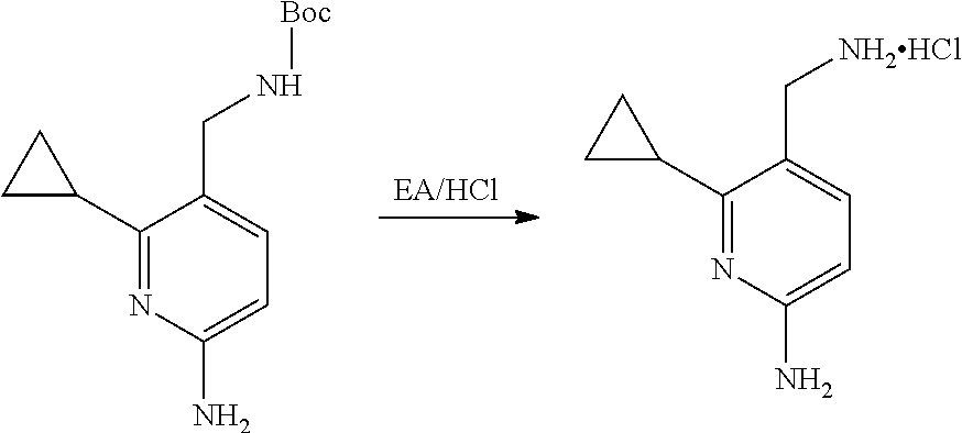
[EA/HCl].C1(C2CC2)=NC(N)=CC=C1C[NH2HCl].C1(C2CC2)=NC(N)=CC=C1CN[Boc]
